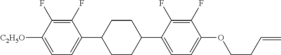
C1(F)=C(F)C([C2H5O])=CC=C1C1CCC(C2=CC=C(OCCC=C)C(F)=C2F)CC1
